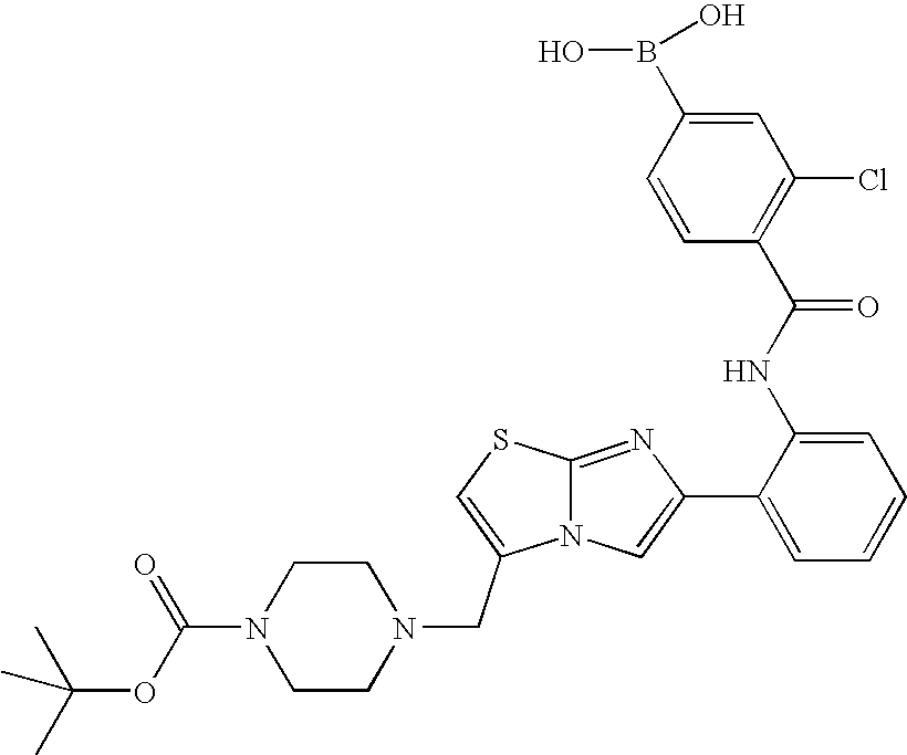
N12C(=NC(C3=CC=CC=C3NC(=O)C3=C(Cl)C=C(B(O)O)C=C3)=C1)SC=C2CN1CCN(C(OC(C)(C)C)=O)CC1
